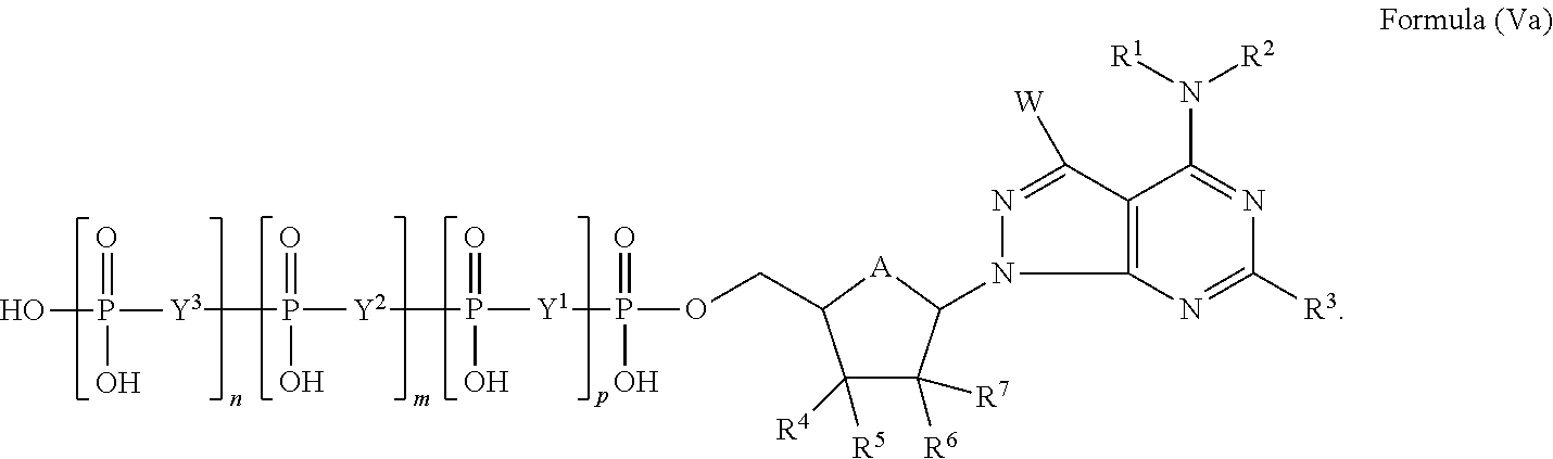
C1([R3])=NC2=C(C([W])=NN2C2C([R6])([R7])C([R5])([R4])C(COP(=O)([Y1]P([Y2]P([Y3]P(O)(=O)O)(O)=O)(O)=O)O)[A]2)C(N([R1])[R2])=N1
